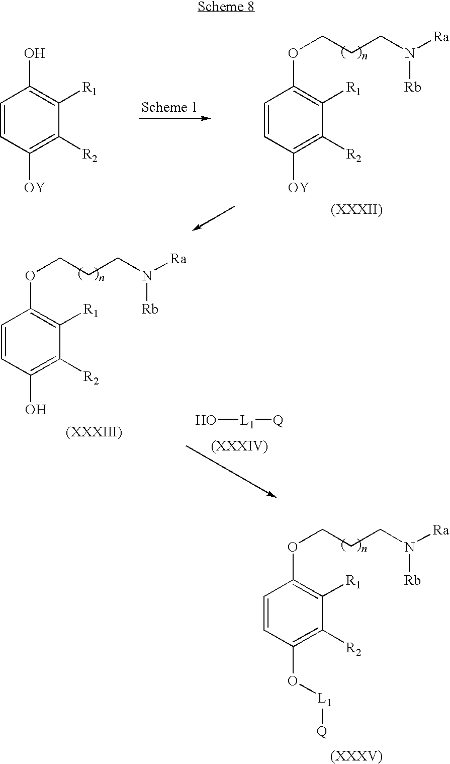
C1=CC(O[L1][Q])=C([R2])C([R1])=C1OCCCN([Ra])[Rb].C1=CC([OY])=C([R2])C([R1])=C1O.C1=CC([OY])=C([R2])C([R1])=C1OCCCN([Ra])[Rb].C1=CC(O)=C([R2])C([R1])=C1OCCCN([Ra])[Rb].O[L1][Q]
